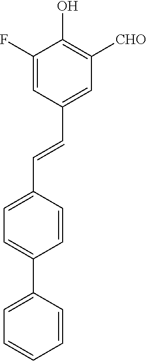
C1(F)=CC(C=CC2=CC=C(C3=CC=CC=C3)C=C2)=CC([CHO])=C1O
